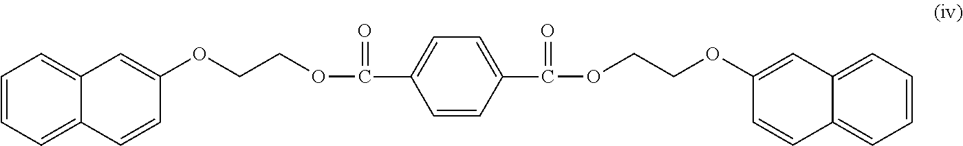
C1=CC=C2C(=C1)C=C(OCCOC(=O)C1=CC=C(C(=O)OCCOC3=CC4=CC=CC=C4C=C3)C=C1)C=C2
